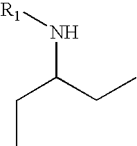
N([R1])C(CC)CC
